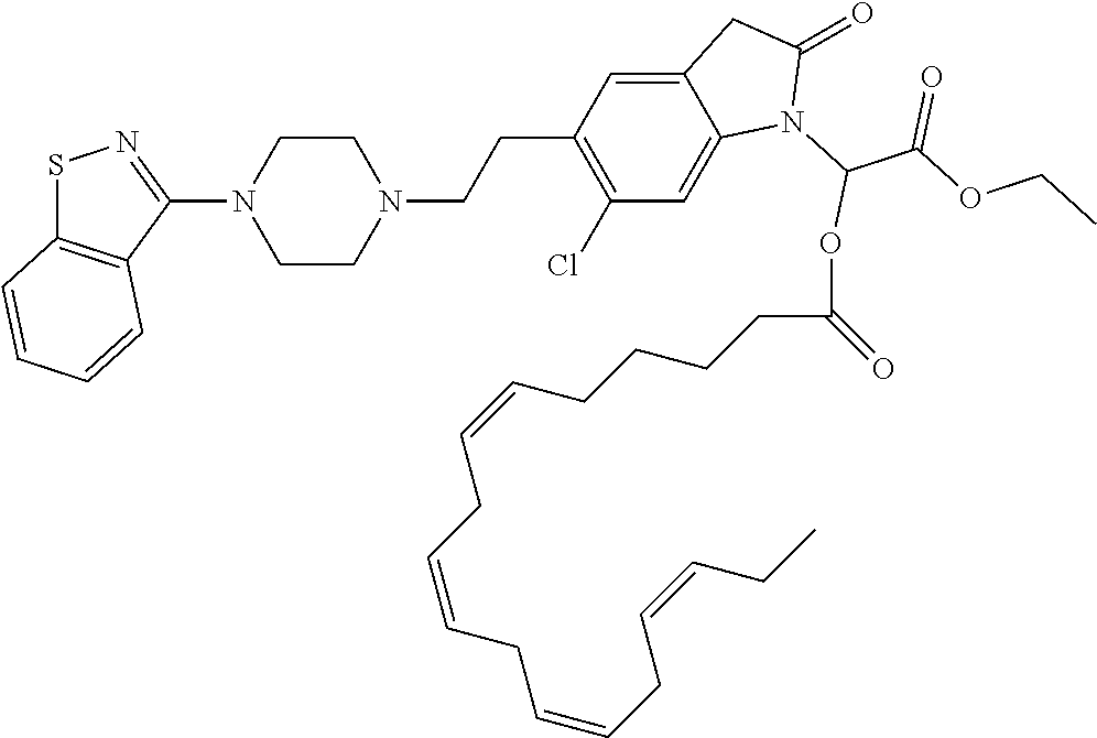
S1C2=C(C(N3CCN(CCC4=C(Cl)C=C5C(=C4)CC(=O)N5C(C(OCC)=O)OC(=O)CCCCC=CCC=CCC=CCC=CCC)CC3)=N1)C=CC=C2
